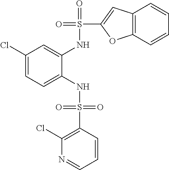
C1(Cl)=CC=C(NS(=O)(=O)C2=C(Cl)N=CC=C2)C(NS(=O)(C2=CC3=C(O2)C=CC=C3)=O)=C1
